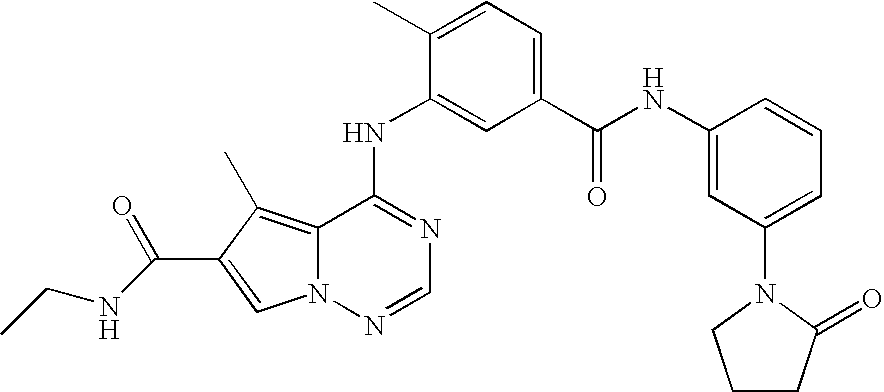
C12=C(C)C(C(NCC)=O)=CN1N=CN=C2NC1=CC(C(NC2=CC(N3C(=O)CCC3)=CC=C2)=O)=CC=C1C
